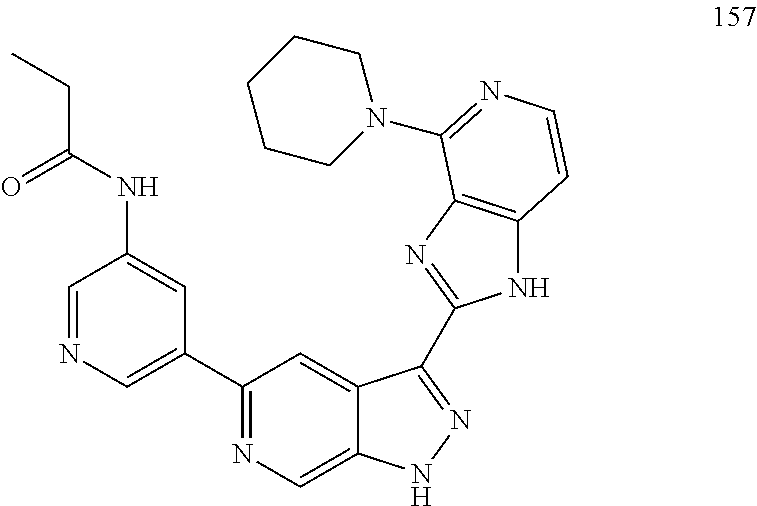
C1=NC=C(C2=NC=C3C(=C2)C(C2=NC4=C(N2)C=CN=C4N2CCCCC2)=NN3)C=C1NC(CC)=O
